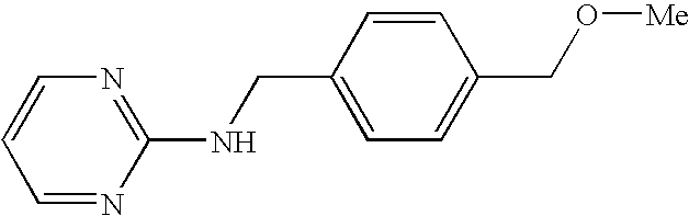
C1=CN=C(NCC2=CC=C(CO[Me])C=C2)N=C1
